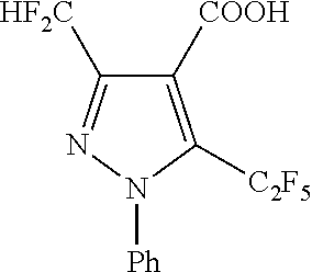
C1([COOH])=C([C2F5])N([Ph])N=C1[HF2C]
